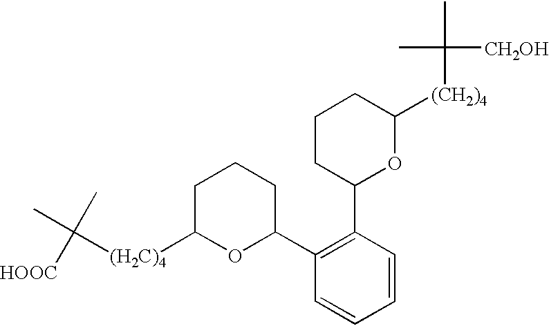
C(C)(C)([HOOC])[(H2C)4]C1OC(C2=C(C3OC([(CH2)4]C(C)(C)[CH2OH])CCC3)C=CC=C2)CCC1
